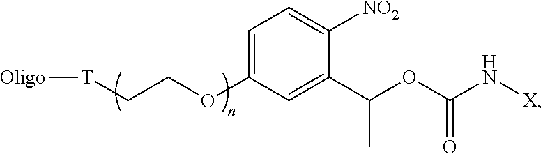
[Oligo][T]CCOC1=CC=C([NO2])C(C(OC(N[X])=O)C)=C1
